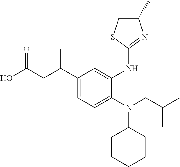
OC(CC(C1=CC=C(N(CC(C)C)C2CCCCC2)C(NC2=NC(C)CS2)=C1)C)=O
